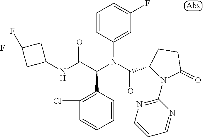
C1(NC(C(N(C(=O)C2N(C3=NC=CC=N3)C(=O)CC2)C2=CC(F)=CC=C2)C2=C(Cl)C=CC=C2)=O)CC(F)(F)C1
